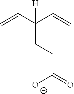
C=CC(C=C)([H])CCC(=O)[O-]
